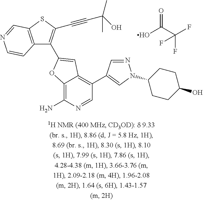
OC(=O)C(F)(F)F.C12=C(N)N=CC(C3=CN(C4CCC(O)CC4)N=C3)=C1C=C(C1=C(C#CC(C)(O)C)SC3=C1C=CN=C3)O2
